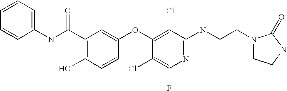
N(C1=NC(F)=C(Cl)C(OC2=CC(C(NC3=CC=CC=C3)=O)=C(O)C=C2)=C1Cl)CCN1CCNC1=O
